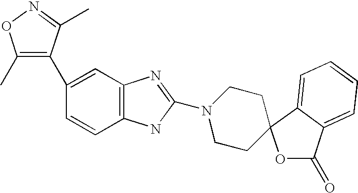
C1(C)=C(C2=CC3=C(C=C2)NC(N2CCC4(CC2)OC(=O)C2=CC=CC=C24)=N3)C(C)=NO1
